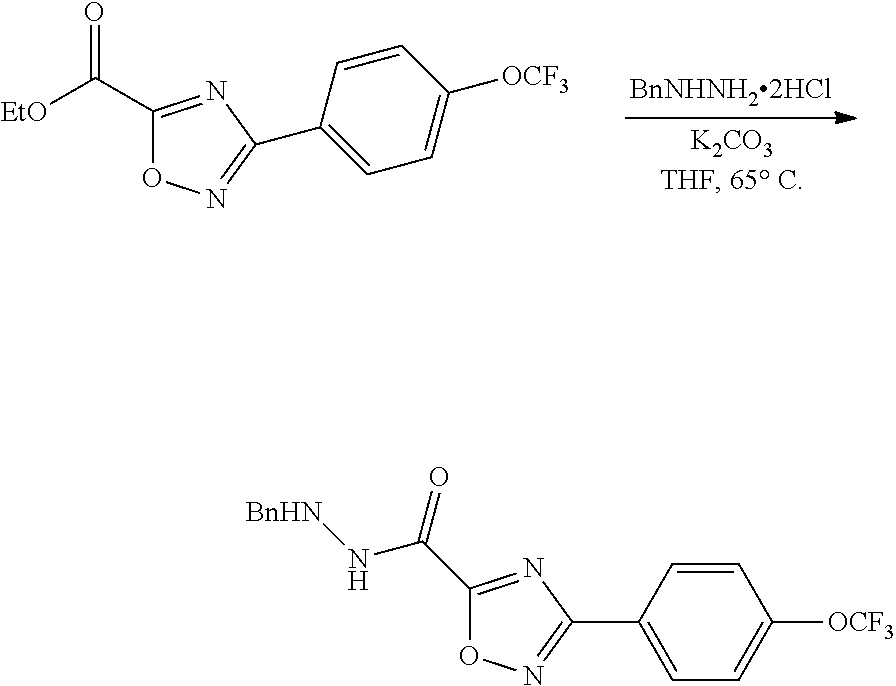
C1(C([EtO])=O)=NC(C2=CC=C([OCF3])C=C2)=NO1.C1(C(=O)N[BnHN])=NC(C2=CC=C([OCF3])C=C2)=NO1
